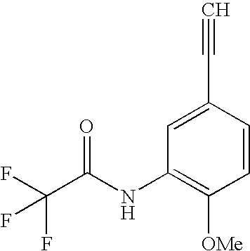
C1=C(C#C)C=CC([OMe])=C1NC(C(F)(F)F)=O
